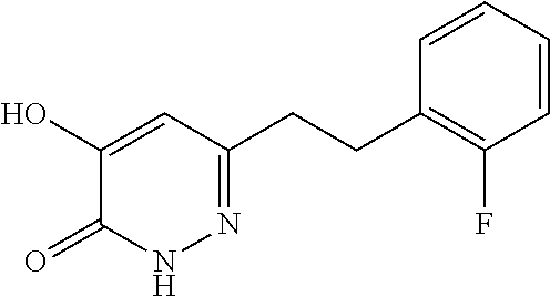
C1(O)=CC(CCC2=C(F)C=CC=C2)=NNC1=O
